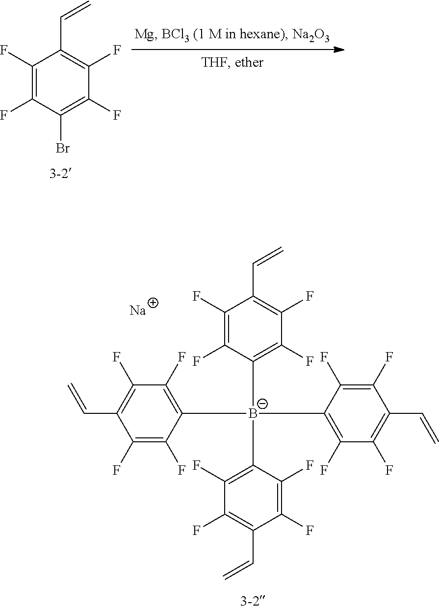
C1(F)=C(F)C(Br)=C(F)C(F)=C1C=C.C1(F)=C(F)C([B-](C2=C(F)C(F)=C(C=C)C(F)=C2F)(C2=C(F)C(F)=C(C=C)C(F)=C2F)C2=C(F)C(F)=C(C=C)C(F)=C2F)=C(F)C(F)=C1C=C.[Na]
